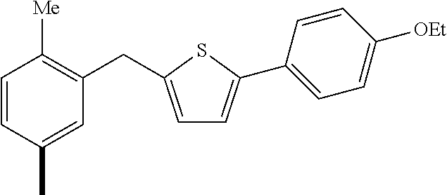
C1=CC(C)=CC(CC2=CC=C(C3=CC=C([OEt])C=C3)S2)=C1[Me]
